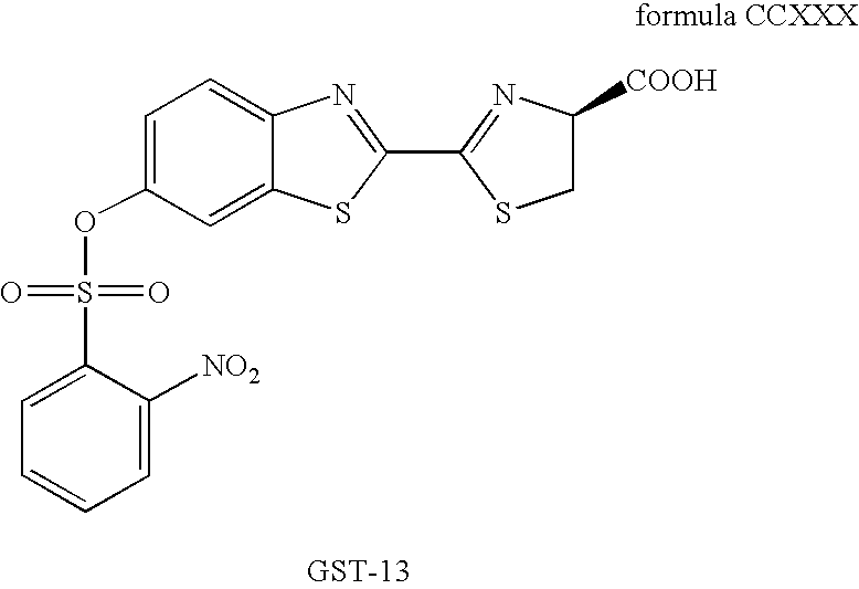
C1(OS(C2=CC=CC=C2[NO2])(=O)=O)=CC=C2C(=C1)SC(C1=NC([COOH])CS1)=N2
